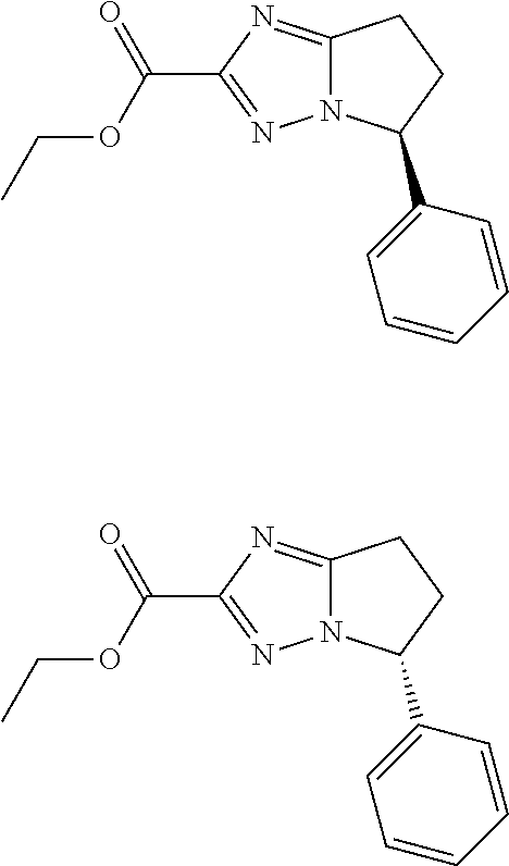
C(OCC)(=O)C1=NN2C(=N1)CCC2C1=CC=CC=C1.C(OCC)(=O)C1=NN2C(=N1)CCC2C1=CC=CC=C1
